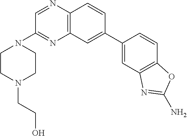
C1=C(C2=CC3=C(N=CC(N4CCN(CCO)CC4)=N3)C=C2)C=CC2=C1N=C(N)O2
